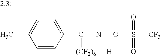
C1=CC(C(=NOS(=O)(=O)[CF3])[(CF2)6][H])=CC=C1C
